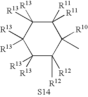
C1([R13])([R13])C([R12])([R12])C([R10])(C)C([R11])([R11])C([R13])([R13])C1([R13])[R13].[S14]
